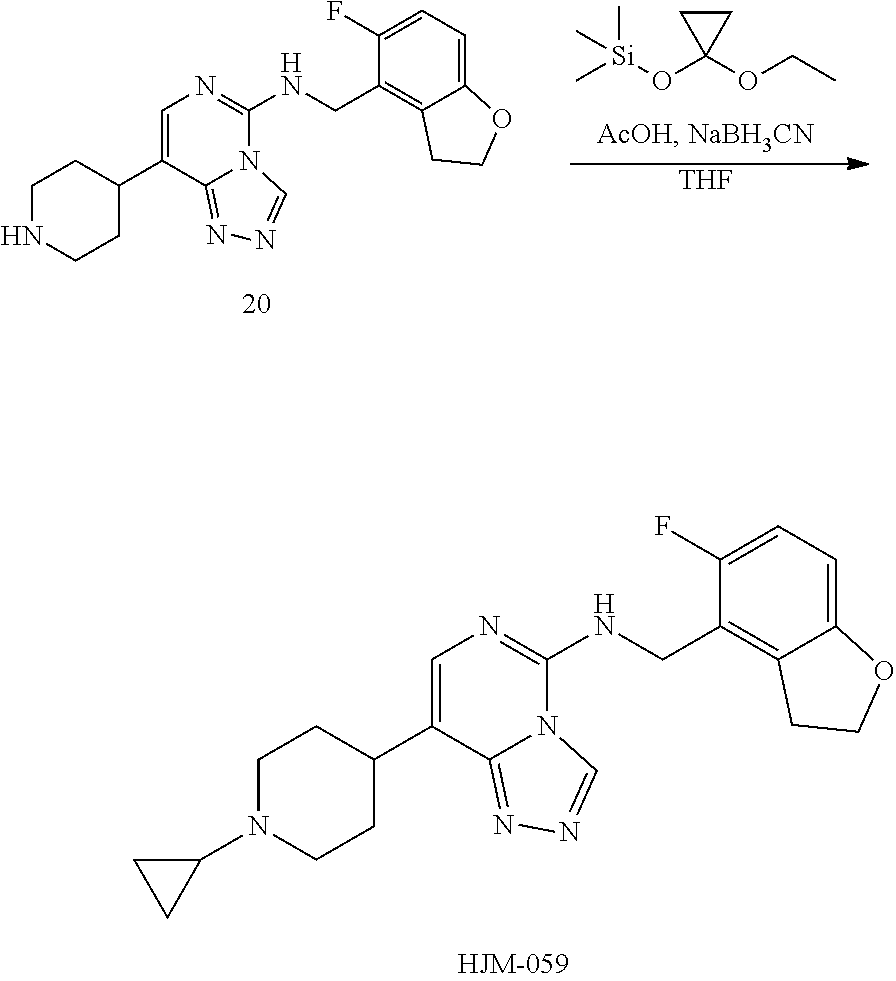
C1=C(C2CCNCC2)C2=NN=CN2C(NCC2=C3C(=CC=C2F)OCC3)=N1.C[Si](OC1(OCC)CC1)(C)C.[THF].C1=C(C2CCN(C3CC3)CC2)C2=NN=CN2C(NCC2=C3C(=CC=C2F)OCC3)=N1
